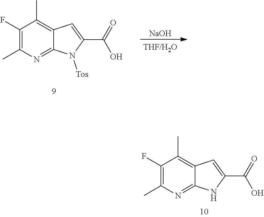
C1(C)=C(F)C(C)=C2C=C(C(=O)O)N([Tos])C2=N1.[NaOH].C1(F)=C(C)N=C2C(=C1C)C=C(C(=O)O)N2
